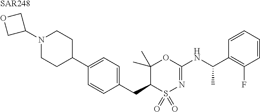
C1=C(C2CCN(C3COC3)CC2)C=CC(CC2C(C)(C)OC(NC(C3=C(F)C=CC=C3)C)=NS2(=O)=O)=C1.[SAR248]
